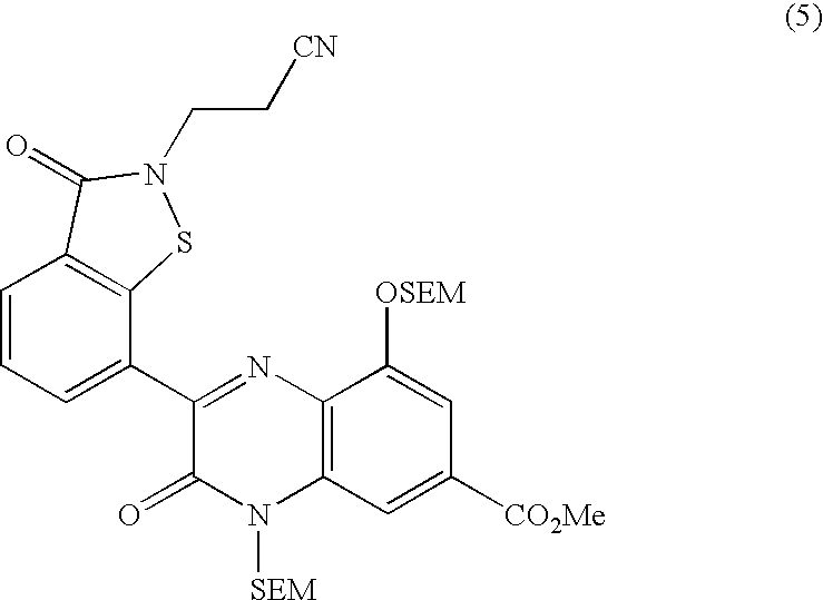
C1=CC=C(C2=NC3=C(N([SEM])C2=O)C=C([CO2Me])C=C3[OSEM])C2=C1C(=O)N(CC[CN])S2
